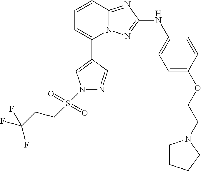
C1=CC2=NC(NC3=CC=C(OCCN4CCCC4)C=C3)=NN2C(C2=CN(S(CCC(F)(F)F)(=O)=O)N=C2)=C1
